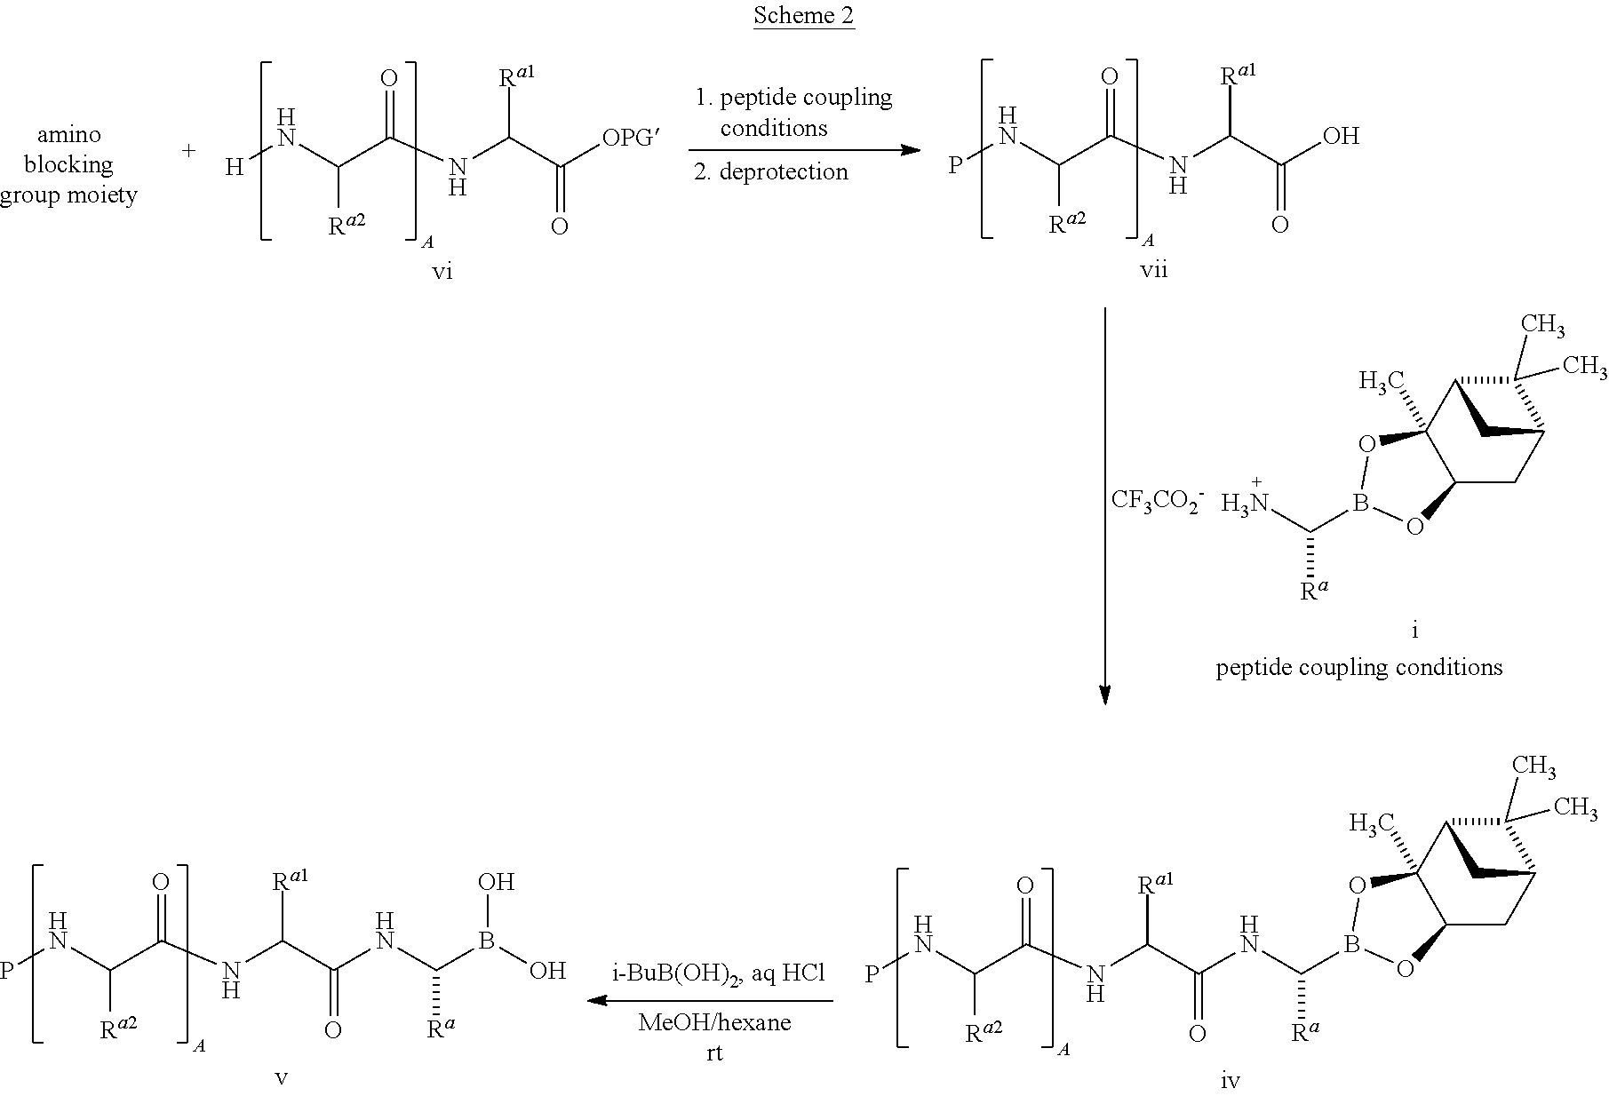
[H]NC(C(NC(C([OPG])=O)[Ra1])=O)[Ra2].PNC(C(NC(C(O)=O)[Ra1])=O)[Ra2].C1(C)(C)C2C3(C)C(CC1C2)OB(C(N)[Ra])O3.[CF3CO2-].C(NC(C(NC(C(NP)[Ra2])=O)[Ra1])=O)([Ra])B(O)O.C1(C)(C)C2C3(C)C(CC1C2)OB(C(NC(C(NC(C(NP)[Ra2])=O)[Ra1])=O)[Ra])O3
